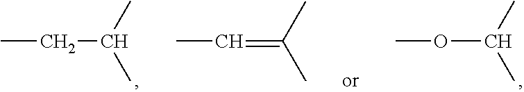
CCC(C)C.COC(C)C.CC=C(C)C
